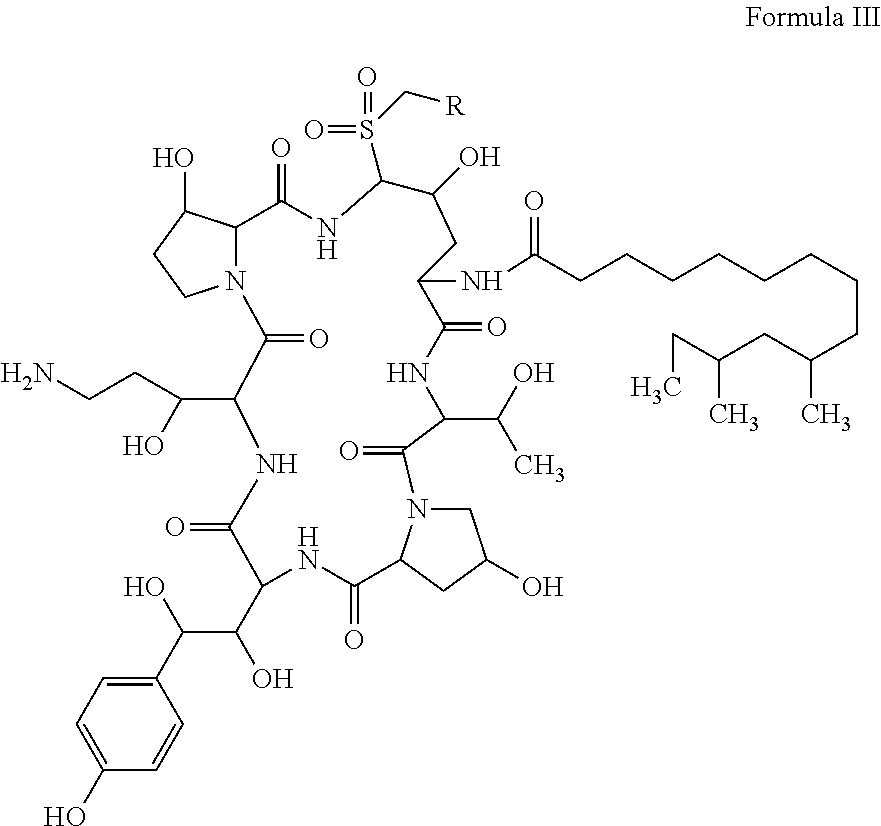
C1(C(O)C(C2NC(=O)C3N(CC(O)C3)C(=O)C(C(C)O)NC(=O)C(NC(CCCCCCCCC(C)CC(CC)C)=O)CC(O)C(S(=O)(=O)C[R])NC(=O)C3N(C(=O)C(C(O)CCN)NC2=O)CCC3O)O)=CC=C(O)C=C1
